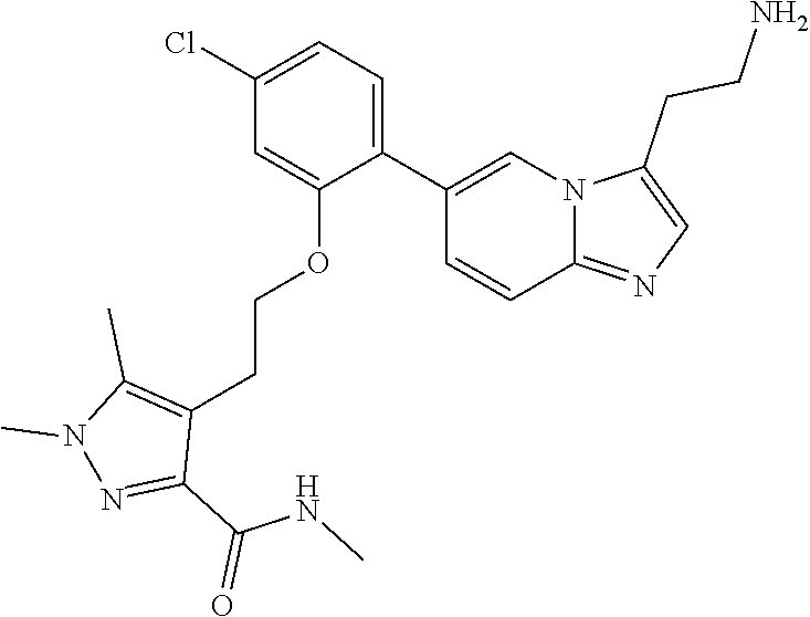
C1(Cl)=CC=C(C2=CN3C(=NC=C3CCN)C=C2)C(OCCC2=C(C)N(C)N=C2C(=O)NC)=C1
